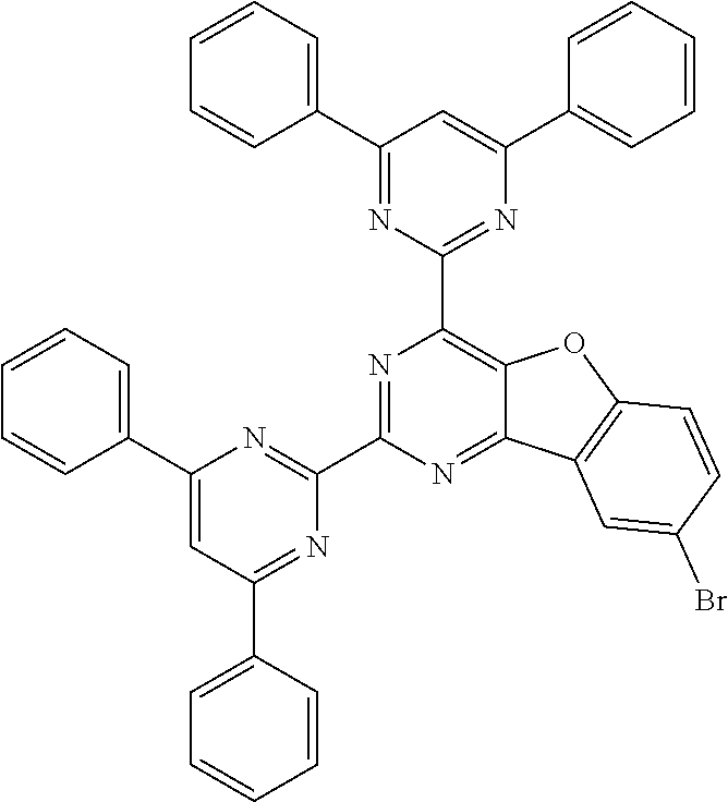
C1(C2=CC(C3=CC=CC=C3)=NC(C3=NC(C4=NC(C5=CC=CC=C5)=CC(C5=CC=CC=C5)=N4)=C4C(=N3)C3=C(O4)C=CC(Br)=C3)=N2)=CC=CC=C1
